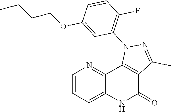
C1=CN=C2C(=C1)NC(=O)C1=C2N(C2=C(F)C=CC(OCCCC)=C2)N=C1C
